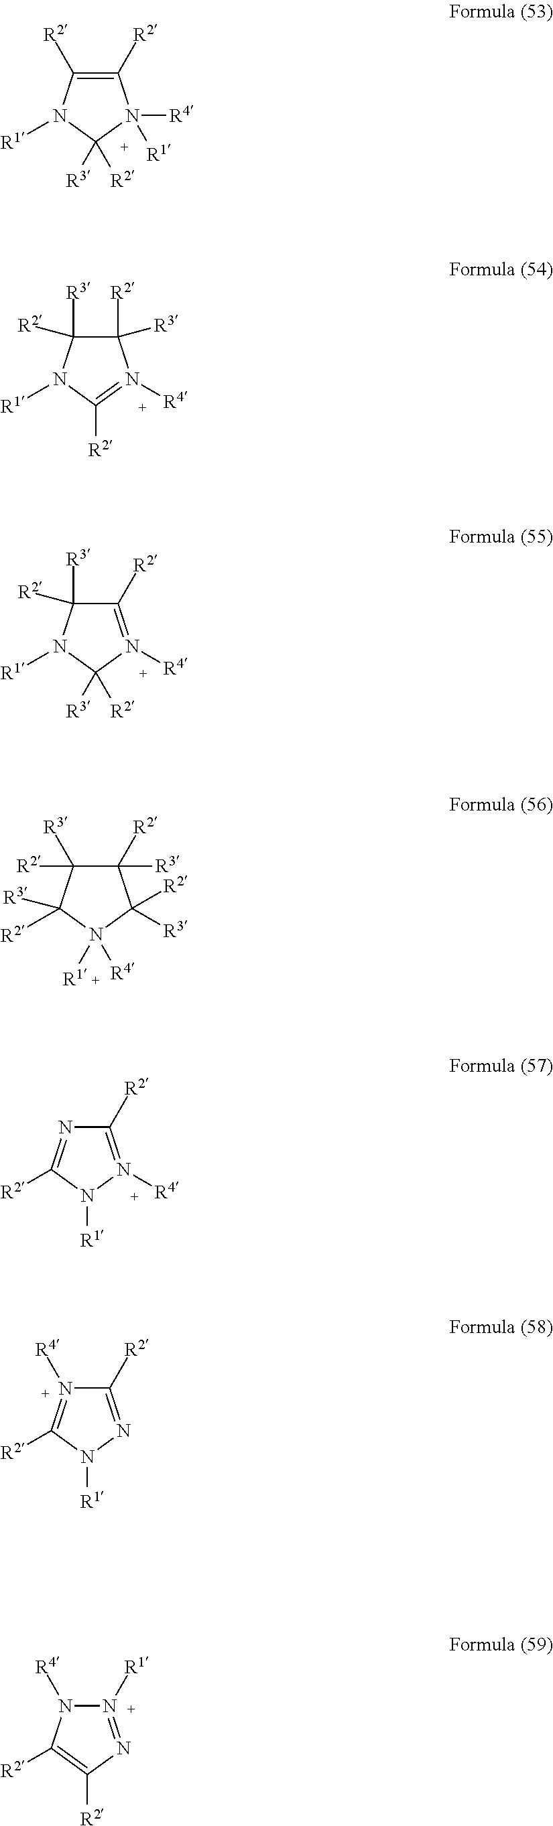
C1([R2])=C([R2])N([R1])C([R2])([R3])N1([R1])[R4].C1([R2])([R3])C([R3])([R2])N([R1])C([R2])=N1[R4].C1([R2])=N([R4])C([R2])([R3])N([R1])C1([R3])[R2].C1([R2])([R3])C([R2])([R3])C([R2])([R3])N([R4])([R1])C1([R3])[R2].C1([R2])=N([R4])N([R1])C([R2])=N1.C1([R2])=NN([R1])C([R2])=N1[R4].N1([R1])=NC([R2])=C([R2])N1[R4]
